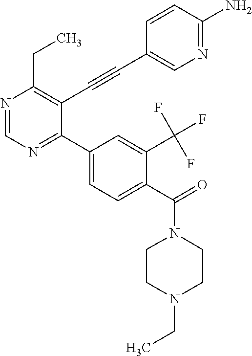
N1=CN=C(C2=CC=C(C(=O)N3CCN(CC)CC3)C(C(F)(F)F)=C2)C(C#CC2=CN=C(N)C=C2)=C1CC
